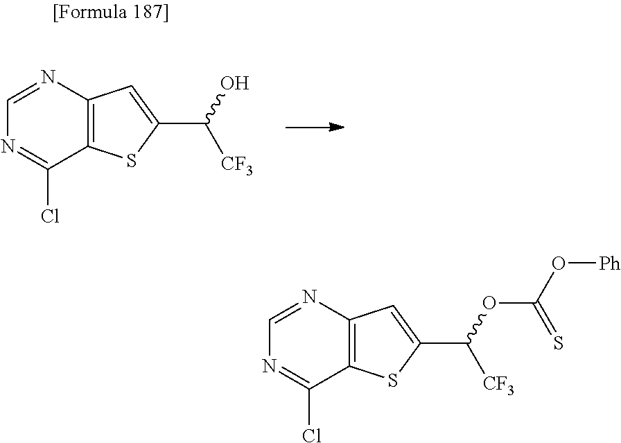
C12=C(N=CN=C1Cl)C=C(C(O)[CF3])S2.C12=C(N=CN=C1Cl)C=C(C(OC(O[Ph])=S)[CF3])S2
